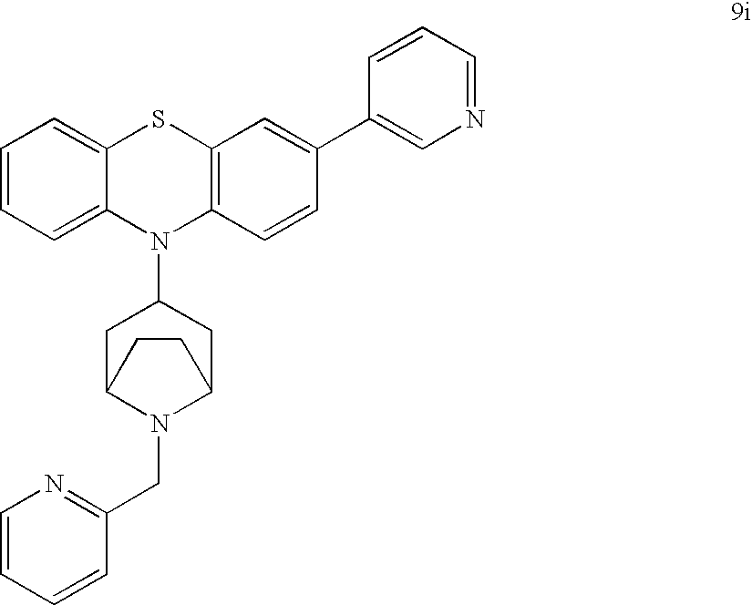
C1=CC=C2C(=C1)SC1=C(N2C2CC3N(CC4=NC=CC=C4)C(C2)CC3)C=CC(C2=CN=CC=C2)=C1
